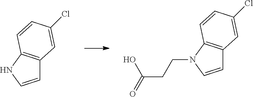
C1=CNC2=C1C=C(Cl)C=C2.C1=CN(CCC(=O)O)C2=C1C=C(Cl)C=C2
